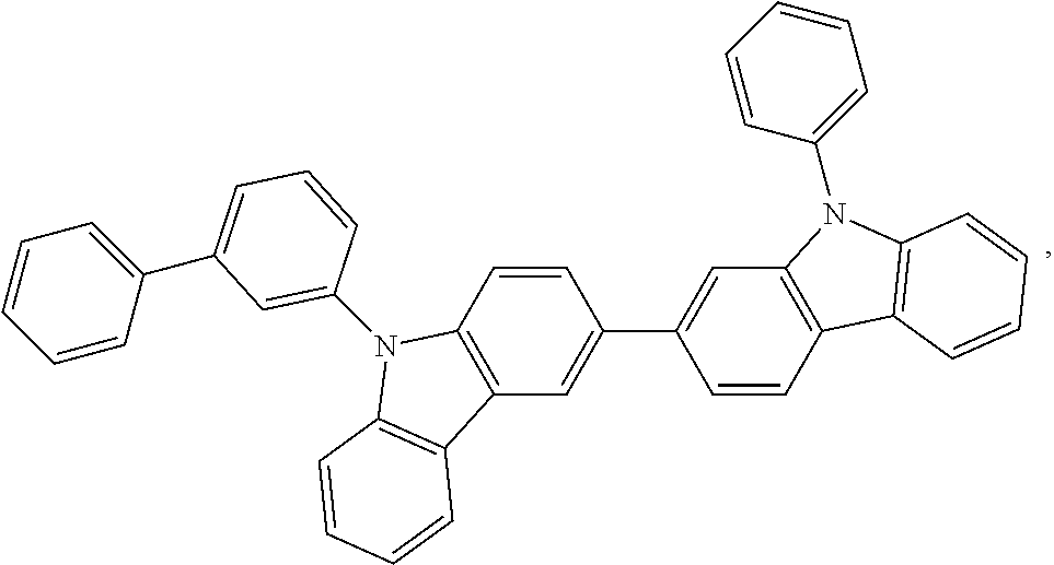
C1(C2=CC=CC=C2)=CC=CC(N2C3=C(C=C(C4=CC5=C(C=C4)C4=C(N5C5=CC=CC=C5)C=CC=C4)C=C3)C3=C2C=CC=C3)=C1
